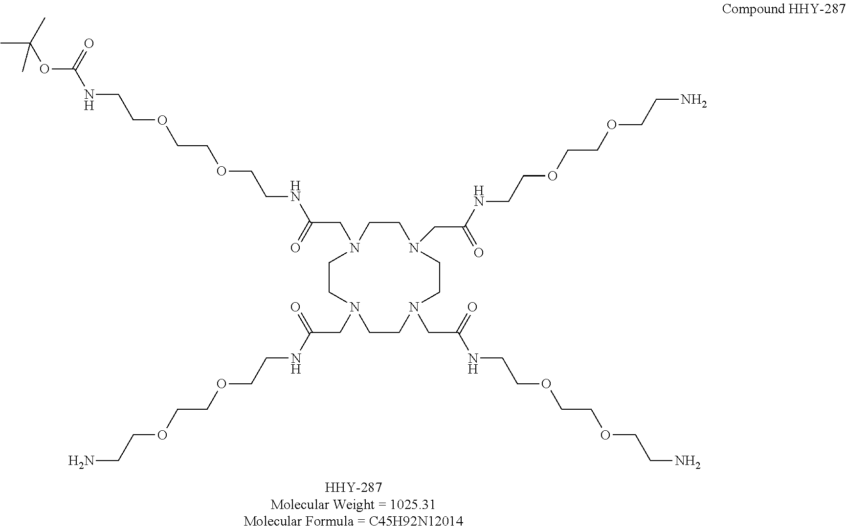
N(CCOCCOCCNC(CN1CCN(CC(NCCOCCOCCN)=O)CCN(CC(NCCOCCOCCN)=O)CCN(CC(NCCOCCOCCN)=O)CC1)=O)C(OC(C)(C)C)=O
